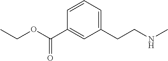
C1(CCNC)=CC=CC(C(OCC)=O)=C1
